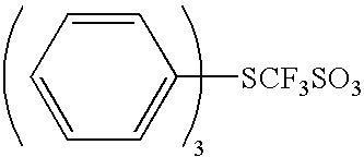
C1=CC=CC=C1S.[CF3SO3]
